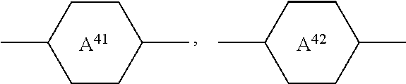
[A42].C1CC(C)CCC1C.[A41].C1CC(C)CCC1C
